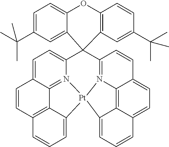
C1=C2C3=N4C(=C1)C1(C5=N6C7=C8C(=CC=CC8=CC=C7C=C5)[Pt]46C4=CC=CC(=C34)C=C2)C2=CC(C(C)(C)C)=CC=C2OC2=C1C=C(C(C)(C)C)C=C2
